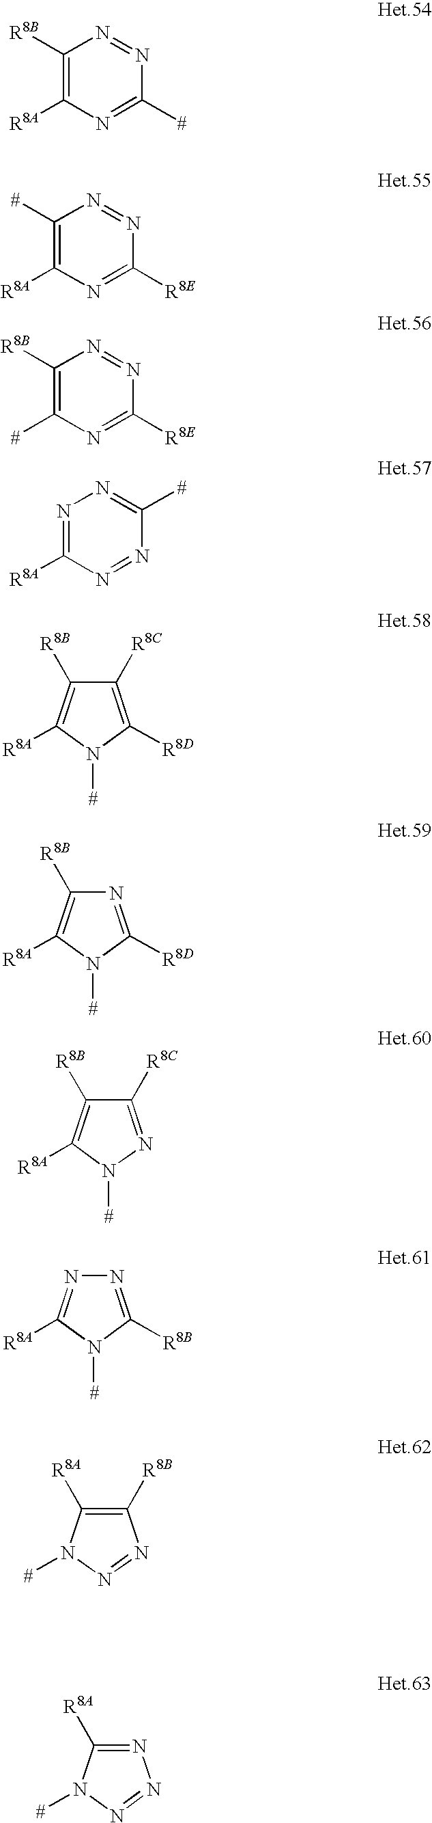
C1([R8B])=C([R8A])N=C([#])N=N1.C1([#])=C([R8A])N=C([R8E])N=N1.C1([R8B])=C([#])N=C([R8E])N=N1.N1=C([R8A])N=NC([#])=N1.C1([R8C])=C([R8D])N([#])C([R8A])=C1[R8B].N1=C([R8D])N([#])C([R8A])=C1[R8B].C1([R8C])=NN([#])C([R8A])=C1[R8B].N1=C([R8B])N([#])C([R8A])=N1.C1([R8B])=C([R8A])N([#])N=N1.N1=C([R8A])N([#])N=N1
